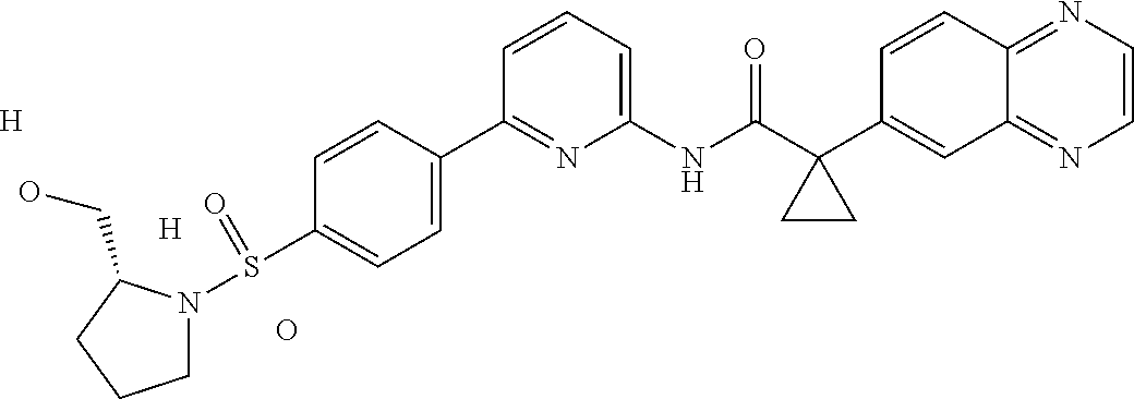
C12=NC=CN=C1C=C(C1(C(NC3=CC=CC(C4=CC=C(S(N5CCCC5CO)=O)C=C4)=N3)=O)CC1)C=C2.O.[H].[H]
